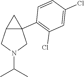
C12C(C3=C(Cl)C=C(Cl)C=C3)(CN(C(C)C)C1)C2
